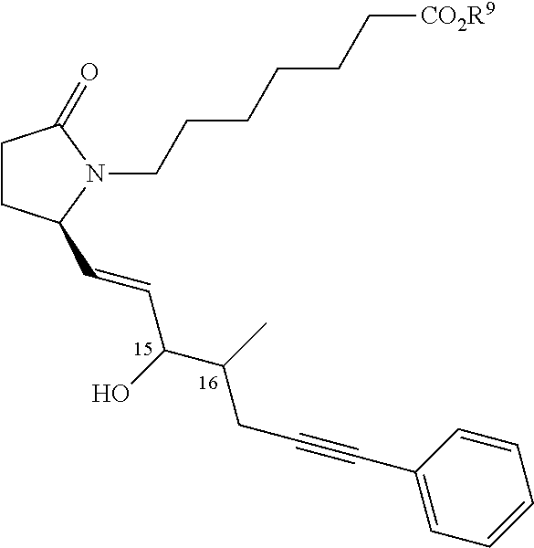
C1CC(C=CC(C(CC#CC2=CC=CC=C2)C)O)N(CCCCCC[CO2R9])C1=O
